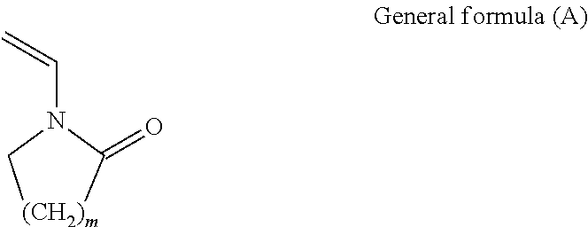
[(CH2)m]1C(=O)N(C=C)C1
